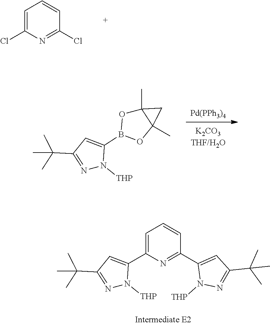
N1=C(C(C)(C)C)C=C(B2OC3(C)C(C)(O2)C3)N1[THP].[Pd(PPh3)4].C1=C(Cl)N=C(Cl)C=C1.N1=C(C(C)(C)C)C=C(C2=CC=CC(C3=CC(C(C)(C)C)=NN3[THP])=N2)N1[THP]
